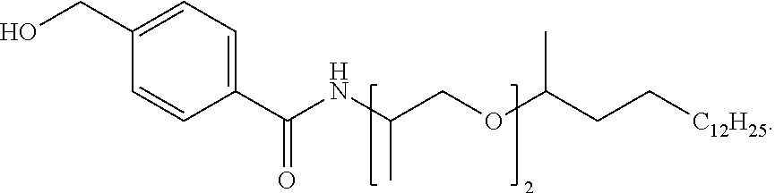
C1(CO)=CC=C(C(NC(COC(CC[C12H25])C)C)=O)C=C1
